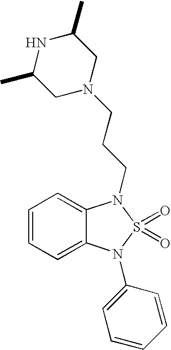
C1=CC=C2C(=C1)N(CCCN1CC(C)NC(C)C1)S(=O)(=O)N2C1=CC=CC=C1
